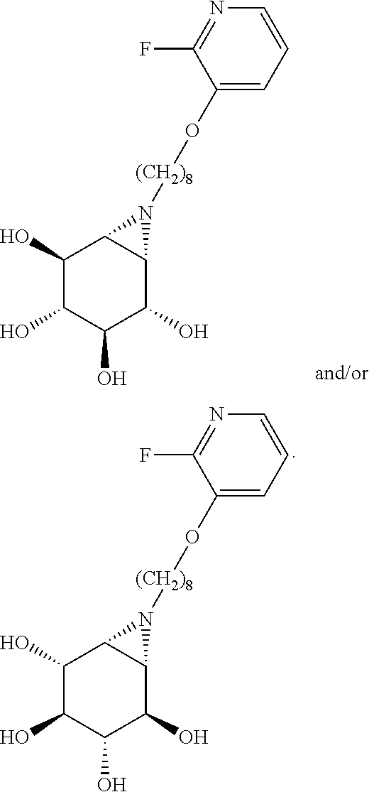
C1(O)C(O)C(O)C(O)C2C1N2[(CH2)8]OC1=CC=CN=C1F.C1(O)C(O)C(O)C(O)C2C1N2[(CH2)8]OC1=CC=CN=C1F
